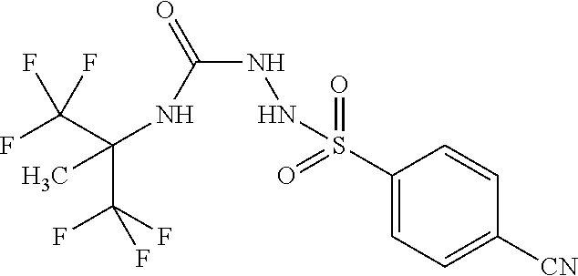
C(C(F)(F)F)(NC(NNS(C1=CC=C([CN])C=C1)(=O)=O)=O)(C)C(F)(F)F
